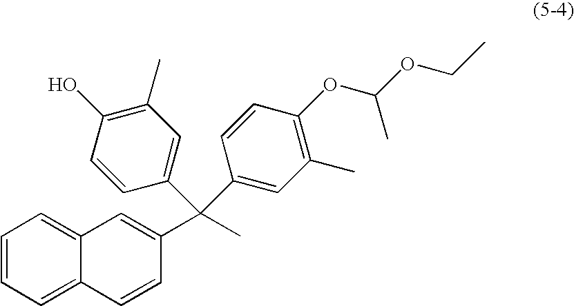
C1=CC=C2C(=C1)C=C(C(C)(C1=CC(C)=C(O)C=C1)C1=CC(C)=C(OC(OCC)C)C=C1)C=C2
